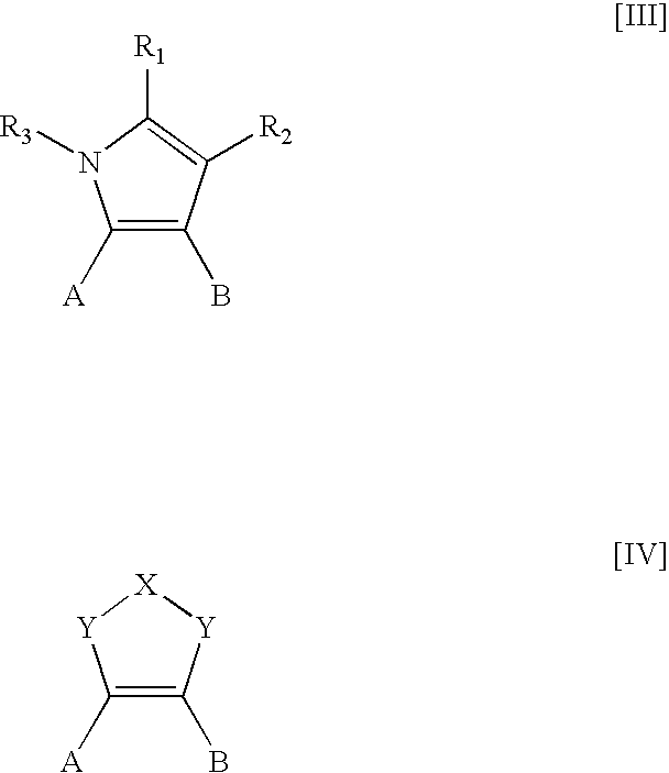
C1([A])=C(B)C([R2])=C([R1])N1[R3].C1([A])=C(B)[Y][X][Y]1
